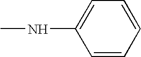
C1=C(NC)C=CC=C1
